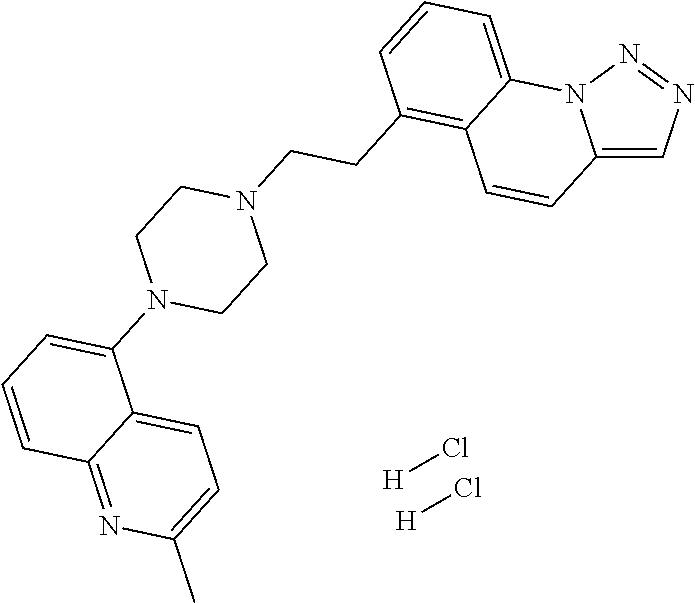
[H]Cl.[H]Cl.C12=CN=NN1C1=CC=CC(CCN3CCN(C4=CC=CC5=NC(C)=CC=C45)CC3)=C1C=C2
